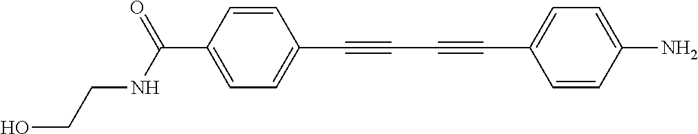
C1=C(C(NCCO)=O)C=CC(C#CC#CC2=CC=C(N)C=C2)=C1
